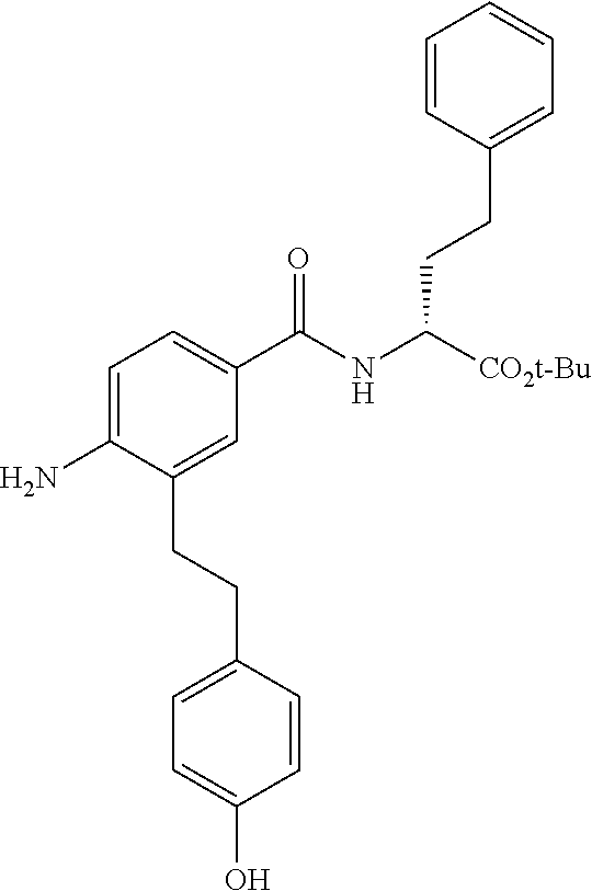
C1=C(N)C(CCC2=CC=C(O)C=C2)=CC(C(NC(CCC2=CC=CC=C2)[CO2t-Bu])=O)=C1
